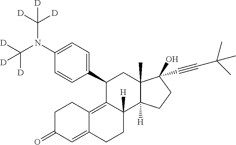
N(C1=CC=C(C2C3=C4C(=CC(=O)CC4)CCC3([H])C3([H])C(C)(C2)C(O)(C#CC(C)(C)C)CC3)C=C1)(C([D])([D])[D])C([D])([D])[D]
